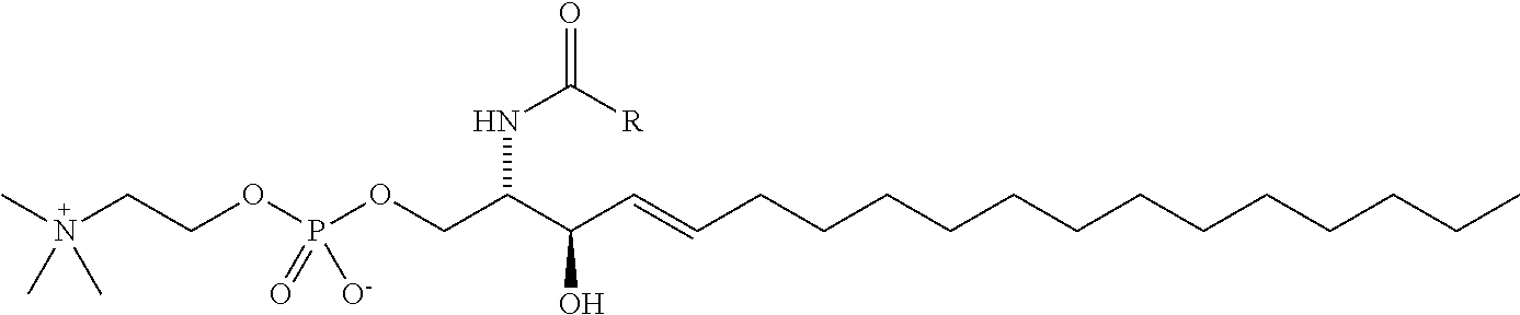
CN(CCOP(OCC(C(C=CCCCCCCCCCCCCC)O)NC([R])=O)(=O)[O-])(C)C
